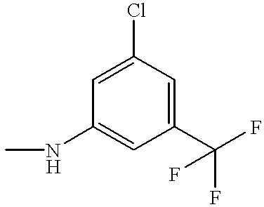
C1(C(F)(F)F)=CC(Cl)=CC(NC)=C1
